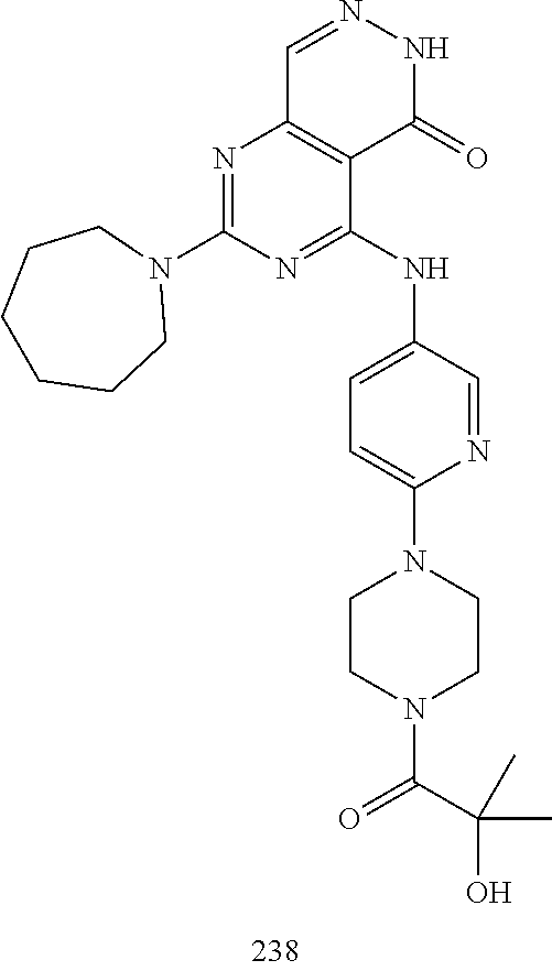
C1=NNC(=O)C2=C1N=C(N1CCCCCC1)N=C2NC1=CC=C(N2CCN(C(C(O)(C)C)=O)CC2)N=C1
